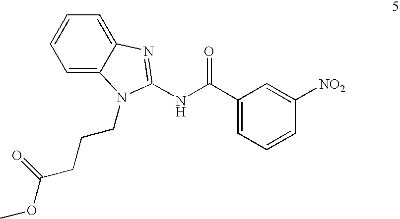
C1=C2C(=CC=C1)N=C(NC(C1=CC=CC([NO2])=C1)=O)N2CCCC(OC)=O
